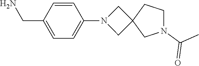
C1(CN)=CC=C(N2CC3(C2)CN(C(C)=O)CC3)C=C1
